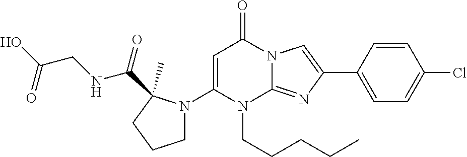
C1(N2CCCC2(C(NCC(O)=O)=O)C)=CC(=O)N2C(=NC(C3=CC=C(Cl)C=C3)=C2)N1CCCCC
